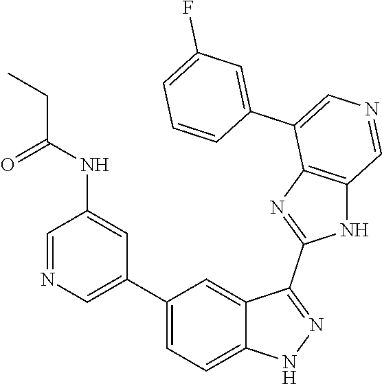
C1(C2=CN=CC(NC(=O)CC)=C2)=CC=C2C(=C1)C(C1=NC3=C(N1)C=NC=C3C1=CC(F)=CC=C1)=NN2
